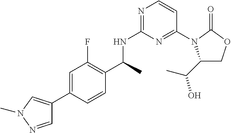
N1=C(NC(C)C2=C(F)C=C(C3=CN(C)N=C3)C=C2)N=C(N2C(C(C)O)COC2=O)C=C1
